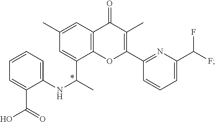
C1(NC(C2=CC(C)=CC3=C2OC(C2=NC(C(F)F)=CC=C2)=C(C)C3=O)C)=CC=CC=C1C(=O)O
